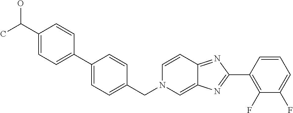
C1(C2=NC3=CN(CC4=CC=C(C5=CC=C(C(C)O)C=C5)C=C4)C=CC3=N2)=C(F)C(F)=CC=C1
